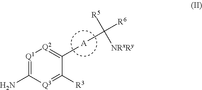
[A].[Q1]1=C(N)[Q3]=C([R3])C(C)=[Q2]1.CC([R6])([R5])[NRxRy]
